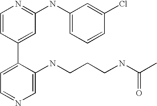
C1=CC(C2=CC=NC=C2NCCCNC(C)=O)=CC(NC2=CC=CC(Cl)=C2)=N1
